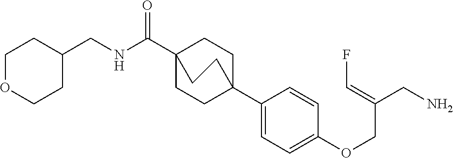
C1(C23CCC(C(NCC4CCOCC4)=O)(CC2)CC3)=CC=C(OCC(CN)=CF)C=C1
